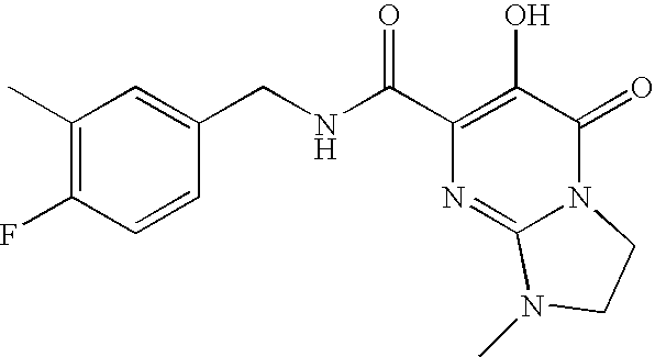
C1(CNC(C2=C(O)C(=O)N3C(=N2)N(C)CC3)=O)=CC(C)=C(F)C=C1
